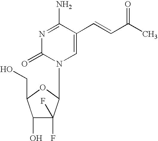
C1=C(C=CC(C)=O)C(N)=NC(=O)N1C1C(F)(F)C(O)C(CO)O1
